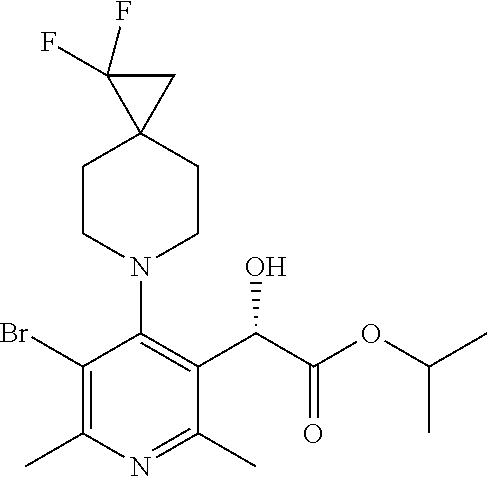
BrC1=C(C)N=C(C)C(C(O)C(=O)OC(C)C)=C1N1CCC2(CC1)CC2(F)F
